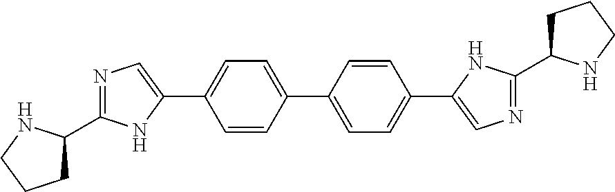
C1=C(C2=CC=C(C3=CN=C(C4CCCN4)N3)C=C2)C=CC(C2=CN=C(C3CCCN3)N2)=C1
